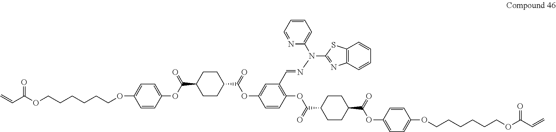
C(C(OCCCCCCOC1=CC=C(OC(C2CCC(C(=O)OC3=CC(C=NN(C4=NC5=C(S4)C=CC=C5)C4=CC=CC=N4)=C(OC(C4CCC(C(OC5=CC=C(OCCCCCCOC(C=C)=O)C=C5)=O)CC4)=O)C=C3)CC2)=O)C=C1)=O)=C
